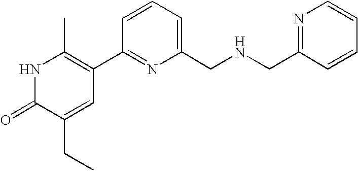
N1C(=O)C(CC)=CC(C2=NC(CNCC3=NC=CC=C3)=CC=C2)=C1C
